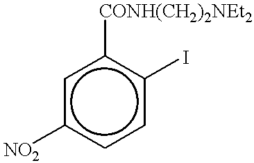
c1c([CONH(CH2)2NEt2])c(I)ccc1[NO2]
